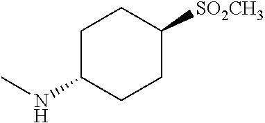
C1C(NC)CCC([SO2CH3])C1
